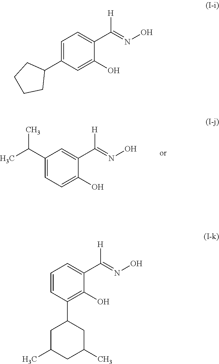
C1(C(C)C)=CC=C(O)C(C(=NO)[H])=C1.C1=C(C2CCCC2)C=C(O)C(C(=NO)[H])=C1.C1=CC(C2CC(C)CC(C)C2)=C(O)C(C(=NO)[H])=C1
